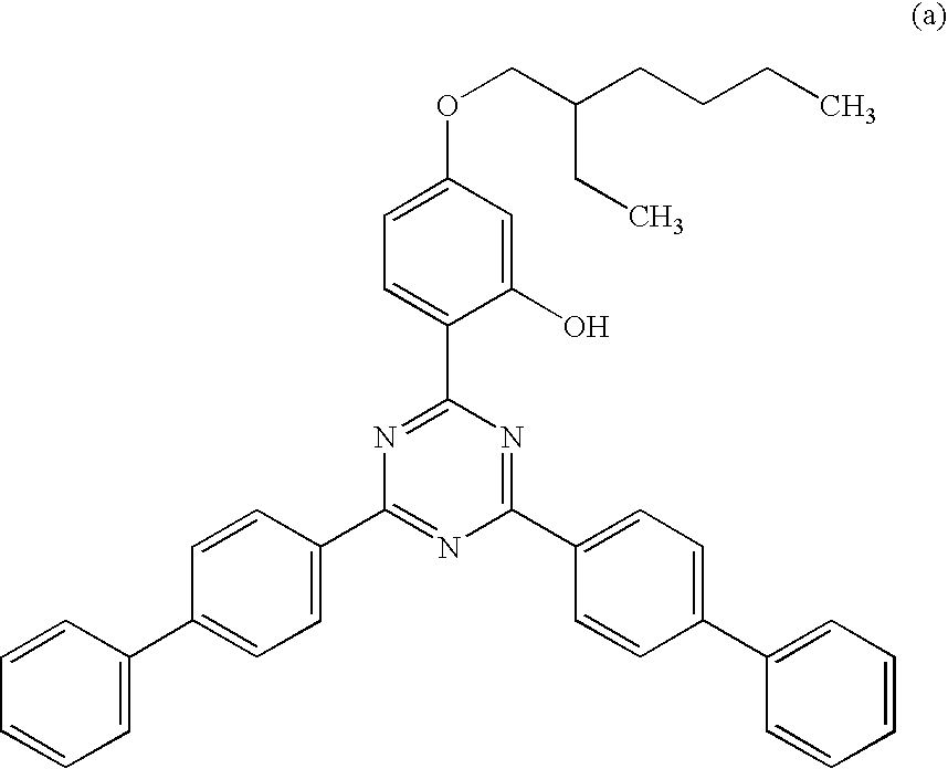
C1(OCC(CCCC)CC)=CC=C(C2=NC(C3=CC=C(C4=CC=CC=C4)C=C3)=NC(C3=CC=C(C4=CC=CC=C4)C=C3)=N2)C(O)=C1
